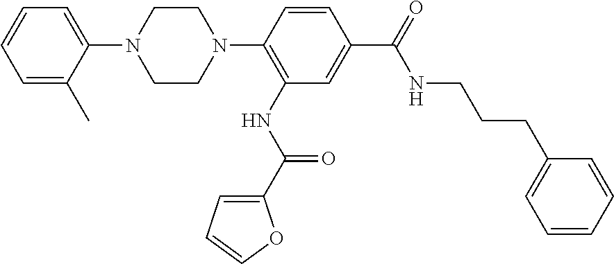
C1=CC(N2CCN(C3=CC=CC=C3C)CC2)=C(NC(=O)C2=CC=CO2)C=C1C(=O)NCCCC1=CC=CC=C1
